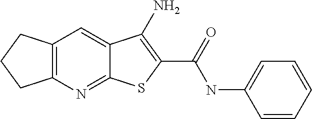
C12=NC3=C(C=C1C(N)=C(C(=O)NC1=CC=CC=C1)S2)CCC3
